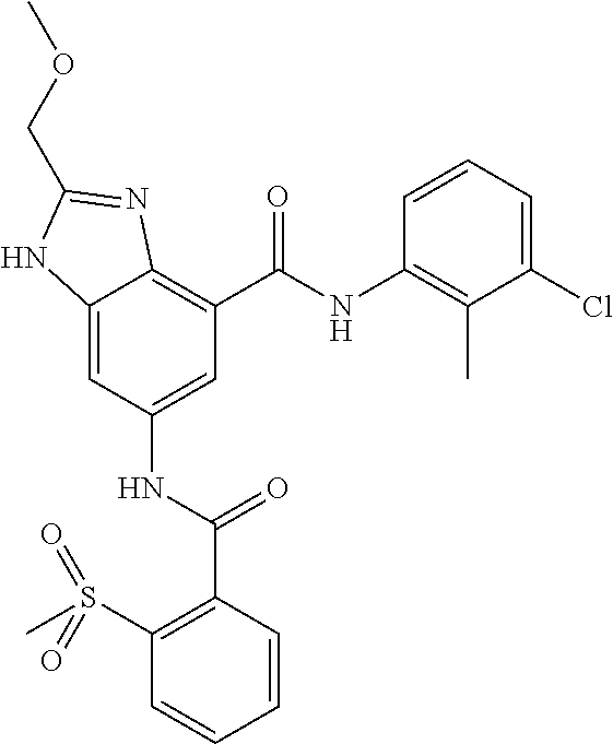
C12=CC(NC(C3=C(S(C)(=O)=O)C=CC=C3)=O)=CC(C(NC3=C(C)C(Cl)=CC=C3)=O)=C1N=C(COC)N2
